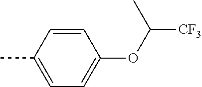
CC1=CC=C(OC([CF3])C)C=C1
